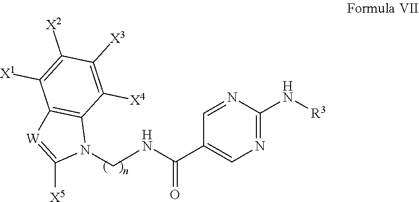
C1(C(=O)NCN2C3=C([W]=C2[X5])C([X1])=C([X2])C([X3])=C3[X4])=CN=C(N[R3])N=C1
